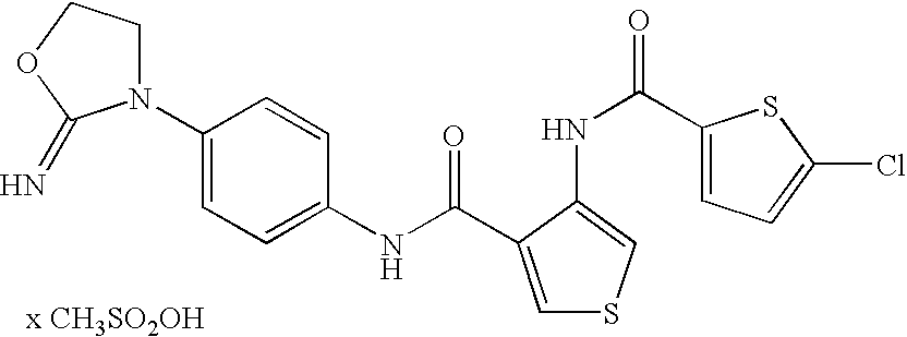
[x CH3SO2OH].C1(NC(=O)C2=CSC=C2NC(C2=CC=C(Cl)S2)=O)=CC=C(N2CCOC2=N)C=C1
